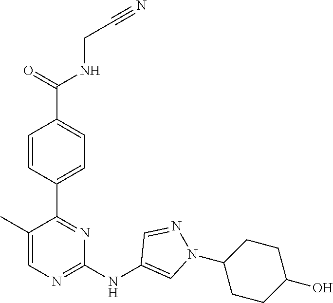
C(CNC(C1=CC=C(C2=NC(NC3=CN(C4CCC(O)CC4)N=C3)=NC=C2C)C=C1)=O)#N
